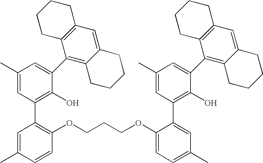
C1(C)=CC(C2=C(OCCCOC3=CC=C(C)C=C3C3=C(O)C(C4=C5C(=CC6=C4CCCC6)CCCC5)=CC(C)=C3)C=CC(C)=C2)=C(O)C(C2=C3C(=CC4=C2CCCC4)CCCC3)=C1
